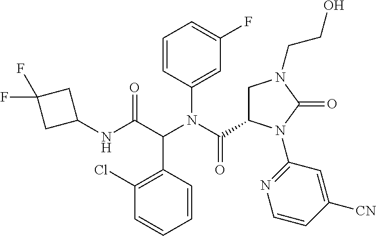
C1=CC(N(C(C2CN(CCO)C(=O)N2C2=NC=CC([CN])=C2)=O)C(C(NC2CC(F)(F)C2)=O)C2=C(Cl)C=CC=C2)=CC(F)=C1
